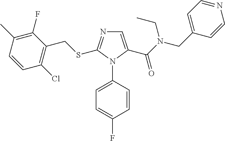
C1(CSC2=NC=C(C(N(CC3=CC=NC=C3)CC)=O)N2C2=CC=C(F)C=C2)=C(Cl)C=CC(C)=C1F
